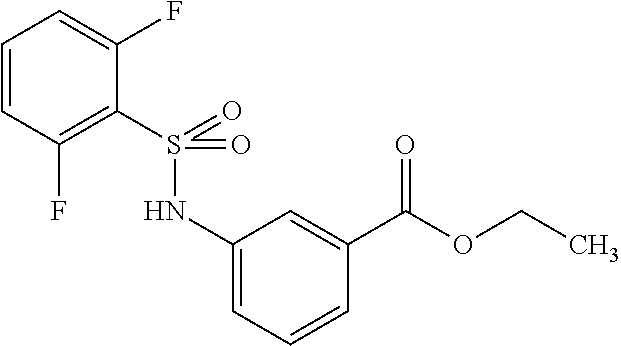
C1=CC=C(F)C(S(=O)(NC2=CC=CC(C(OCC)=O)=C2)=O)=C1F
